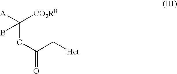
O(C(C[Het])=O)C([CO2R8])([A])B
